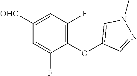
C1([OHC])=CC(F)=C(OC2=CN(C)N=C2)C(F)=C1
